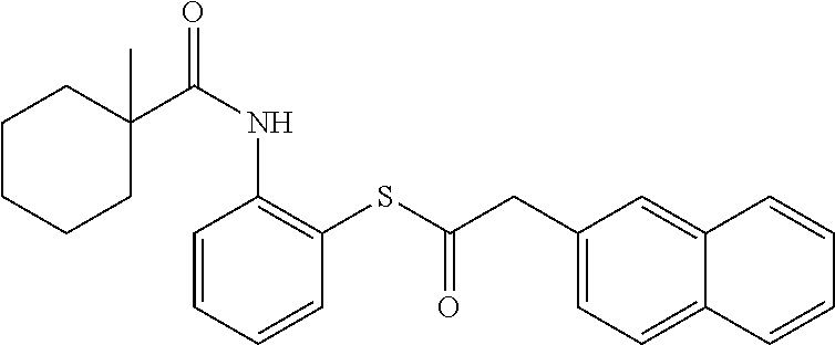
C1C(C(NC2=C(SC(CC3=CC=C4C(=C3)C=CC=C4)=O)C=CC=C2)=O)(C)CCCC1
